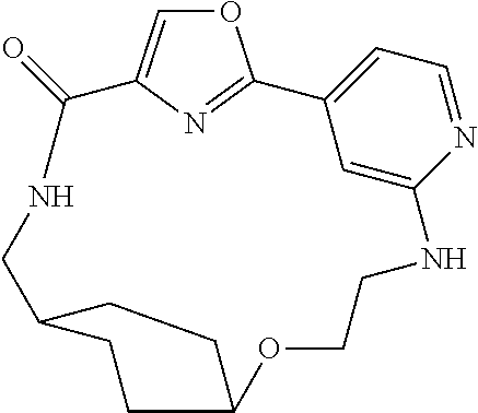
O1C=C2N=C1C1=CC=NC(=C1)NCCOC1CCC(CNC2=O)CC1
